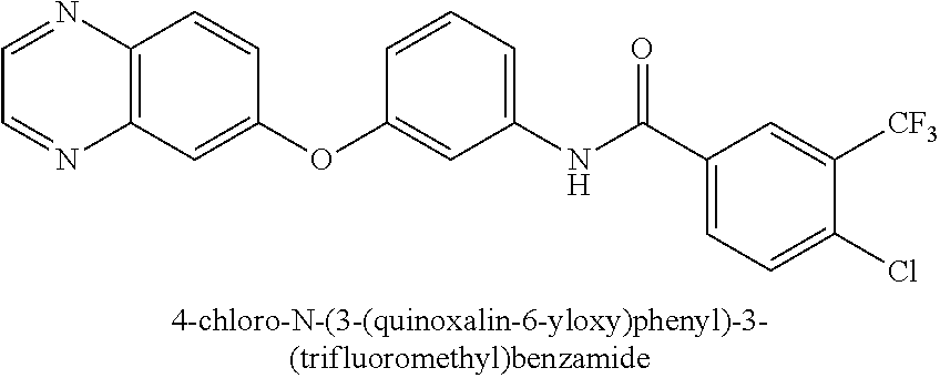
C12=C(C=C(OC3=CC(NC(C4=CC=C(Cl)C([CF3])=C4)=O)=CC=C3)C=C1)N=CC=N2
